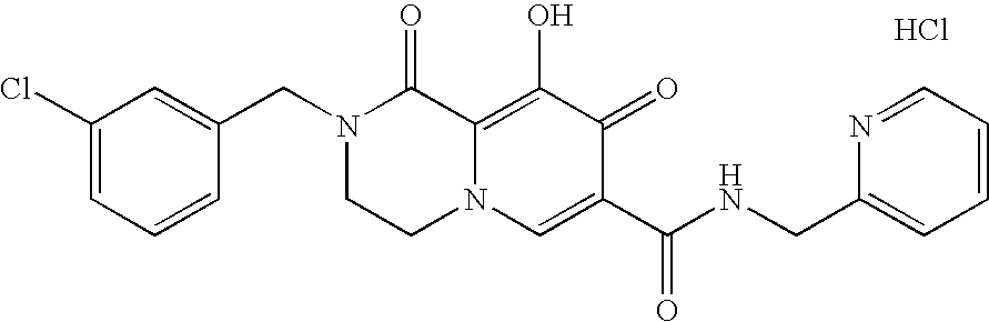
C1(Cl)=CC=CC(CN2CCN3C(=C(O)C(=O)C(C(=O)NCC4=CC=CC=N4)=C3)C2=O)=C1.Cl
